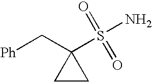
C([Ph])C1(S(=O)(=O)N)CC1
